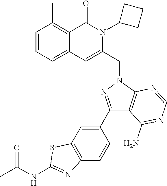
C1=CC=C2C(=C1C)C(=O)N(C1CCC1)C(CN1N=C(C3=CC4=C(C=C3)N=C(NC(=O)C)S4)C3=C1N=CN=C3N)=C2
